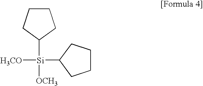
C1CCC([Si]([OCH3])([H3CO])C2CCCC2)C1
